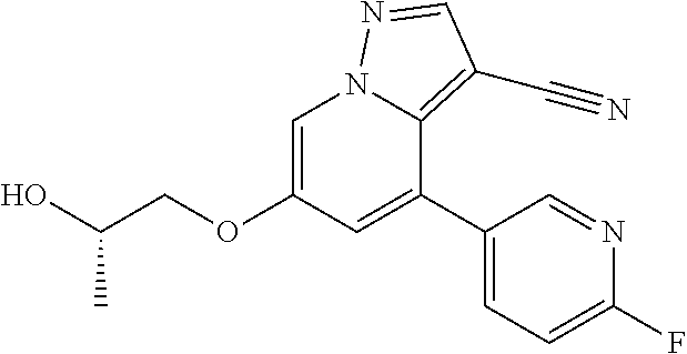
C(COC1=CN2C(=C(C#N)C=N2)C(C2=CC=C(F)N=C2)=C1)(O)C
